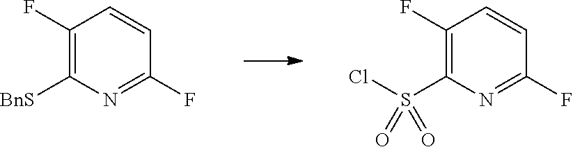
C1(F)=C([BnS])N=C(F)C=C1.C1(F)=C(S(Cl)(=O)=O)N=C(F)C=C1
